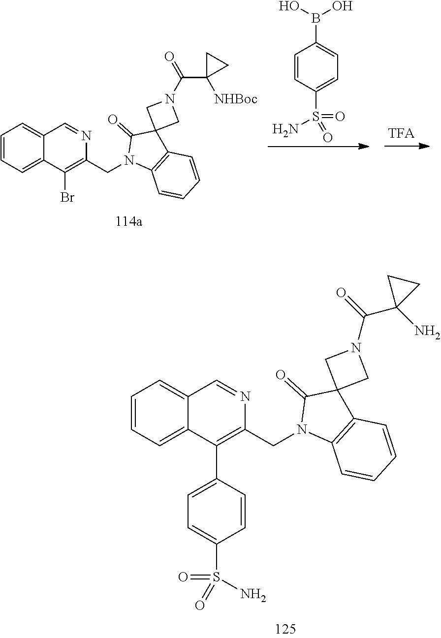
C1(B(O)O)=CC=C(S(N)(=O)=O)C=C1.C1=CC=C2C(=C1)C=NC(CN1C3=C(C4(C1=O)CN(C(=O)C1([NHBoc])CC1)C4)C=CC=C3)=C2Br.C1=CC=C2C(=C1)C=NC(CN1C3=C(C4(C1=O)CN(C(=O)C1(N)CC1)C4)C=CC=C3)=C2C1=CC=C(S(N)(=O)=O)C=C1
